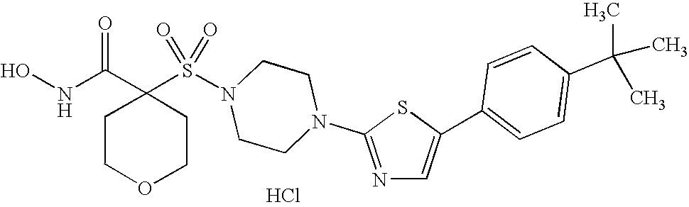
C1(S(N2CCN(C3=NC=C(C4=CC=C(C(C)(C)C)C=C4)S3)CC2)(=O)=O)(C(NO)=O)CCOCC1.Cl
